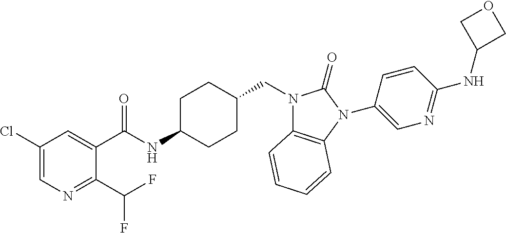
C1(Cl)=CN=C(C(F)F)C(C(NC2CCC(CN3C4=C(N(C5=CN=C(NC6COC6)C=C5)C3=O)C=CC=C4)CC2)=O)=C1
